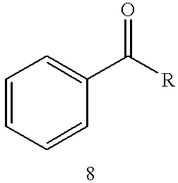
C1=CC=CC(C([R])=O)=C1
